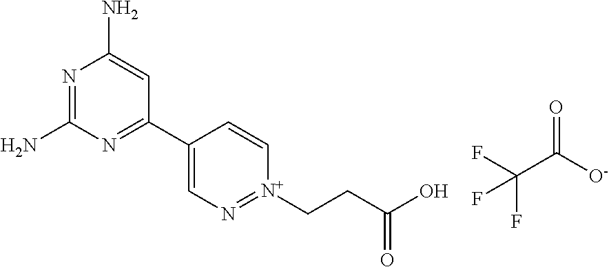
N1=C(N)N=C(C2=CN=[N+](CCC(O)=O)C=C2)C=C1N.O=C([O-])C(F)(F)F
